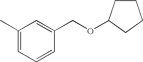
C1(C)=CC=CC(COC2CCCC2)=C1
